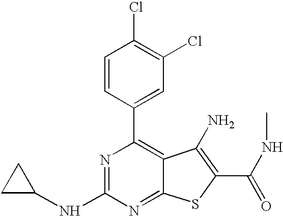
C1=CC(C2=C3C(=NC(NC4CC4)=N2)SC(C(=O)NC)=C3N)=CC(Cl)=C1Cl
